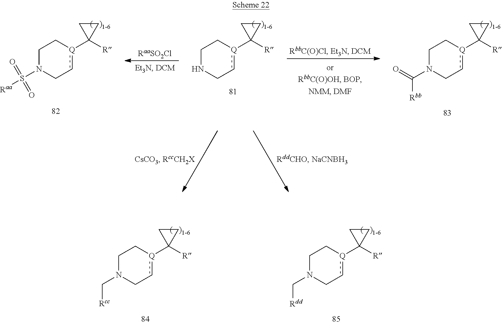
C1N(S(=O)(=O)[Raa])Cc[Q](C2([R])CC2)C1.C1NCc[Q](C2([R])CC2)C1.C1N(C(=O)[Rbb])Cc[Q](C2([R])CC2)C1.C1N(C[Rcc])Cc[Q](C2([R])CC2)C1.C1N(C[Rdd])Cc[Q](C2([R])CC2)C1
